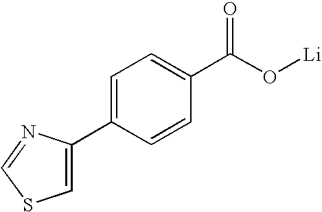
C1=C(C2=CSC=N2)C=CC(C(O[Li])=O)=C1
